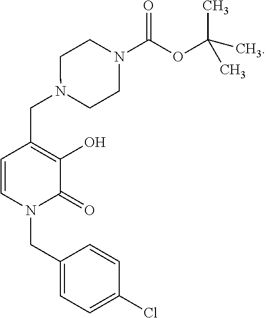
C1(CN2C(=O)C(O)=C(CN3CCN(C(OC(C)(C)C)=O)CC3)C=C2)=CC=C(Cl)C=C1
